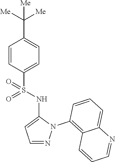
C1=CC(S(NC2=CC=NN2C2=C3C(=CC=C2)N=CC=C3)(=O)=O)=CC=C1C([Me])([Me])[Me]
